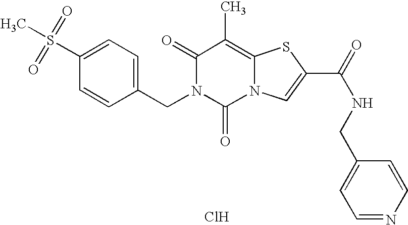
C1(=O)N(CC2=CC=C(S(C)(=O)=O)C=C2)C(=O)N2C(=C1C)SC(C(=O)NCC1=CC=NC=C1)=C2.Cl
